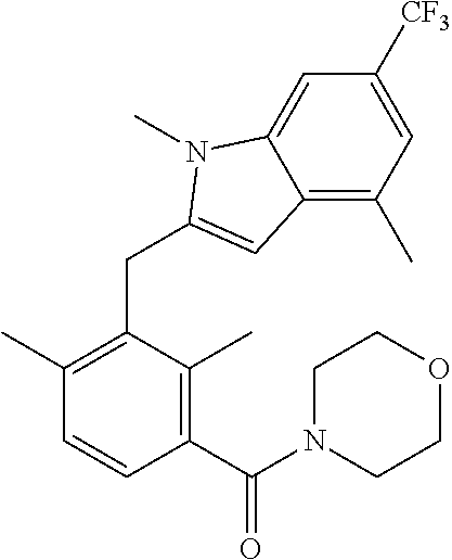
C12=C(C)C=C([CF3])C=C1N(C)C(CC1=C(C)C=CC(C(N3CCOCC3)=O)=C1C)=C2
